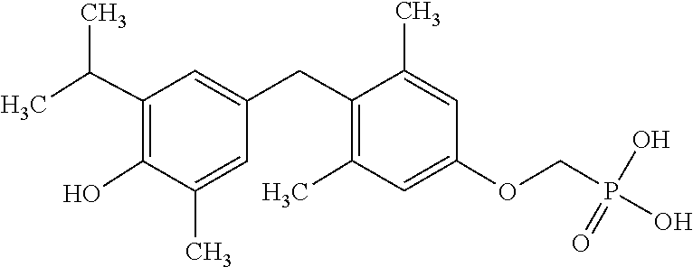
OC1=C(C(C)C)C=C(CC2=C(C)C=C(OCP(O)(O)=O)C=C2C)C=C1C
